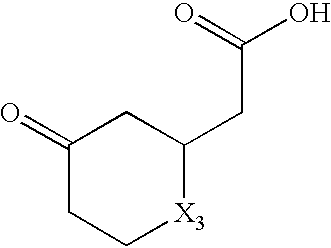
C1(=O)CC[X3]C(CC(=O)O)C1
